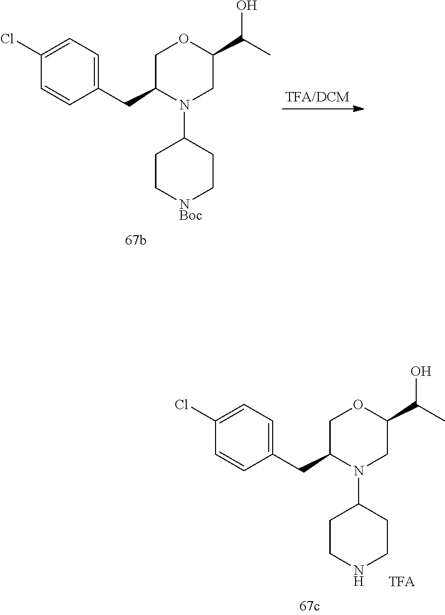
C1(Cl)=CC=C(CC2N(C3CC[NBoc]CC3)CC(C(C)O)OC2)C=C1.C1(Cl)=CC=C(CC2N(C3CCNCC3)CC(C(C)O)OC2)C=C1
